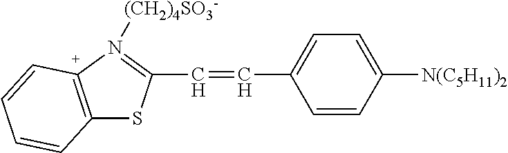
C(=CC1=CC=C([N(C5H11)2])C=C1)C1=N([(CH2)4SO3-])[C+]2=C(S1)C=CC=C2
